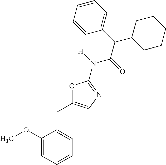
C1(OC)=CC=CC=C1CC1=CN=C(N([H])C(=O)C(C2=CC=CC=C2)C2CCCCC2)O1
